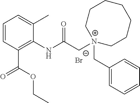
C1=CC(C(OCC)=O)=C(NC(C[N+]2(CC3=CC=CC=C3)CCCCCCC2)=O)C(C)=C1.[Br-]
